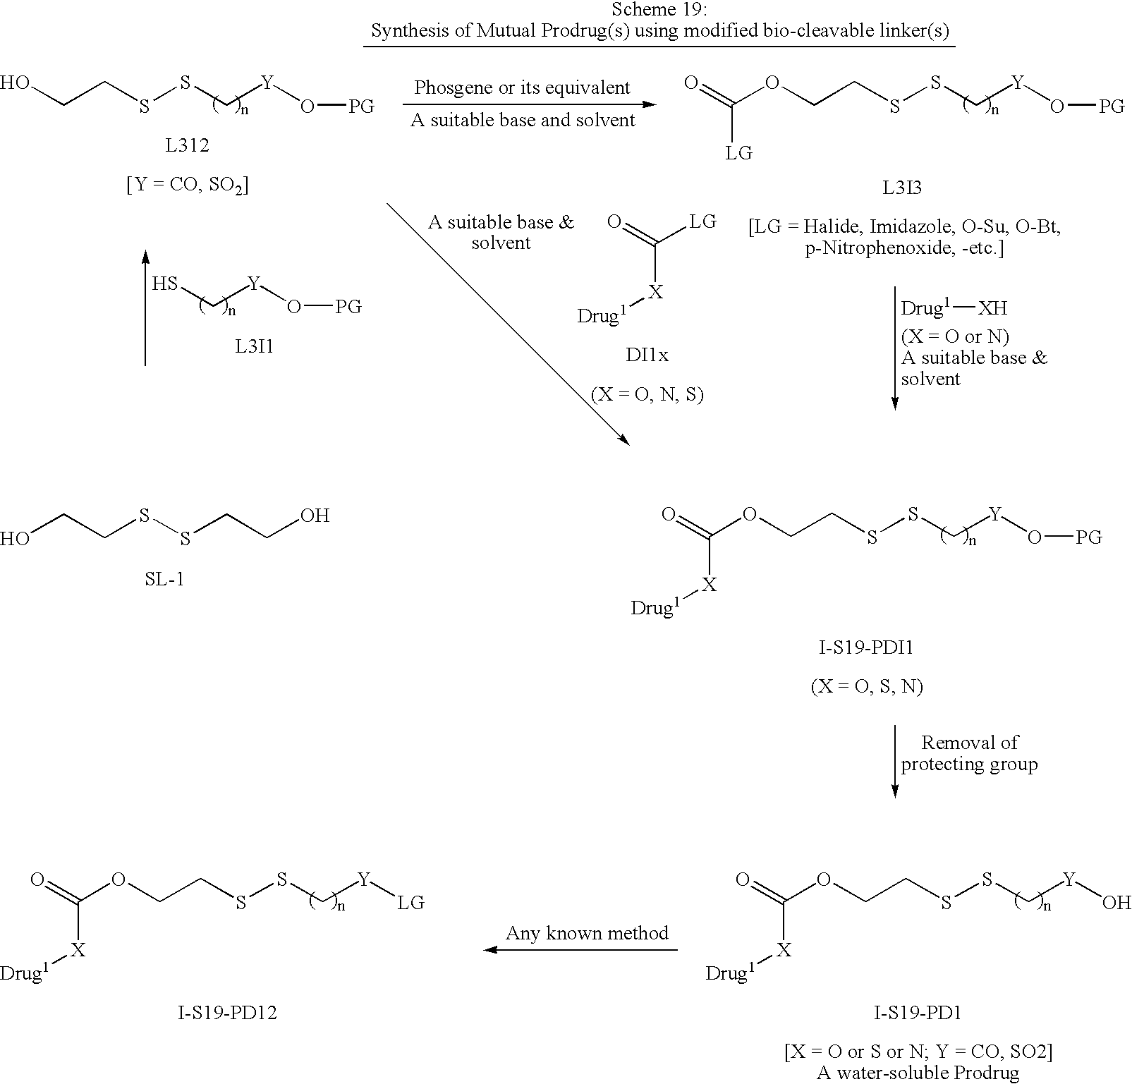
[Drug1][X]C(OCCSSC[Y]O[PG])=O.[I-S19-PDI1].OCCSSCCO.[Drug1][X]C(OCCSSC[Y]O)=O.[I-S19-PD1].[Drug1][X]C(OCCSSC[Y][LG])=O.[I-S19-PD12].OCCSSC[Y]O[PG].O(CCSSC[Y]O[PG])C(=O)[LG].SC[Y]O[PG].[Drug1][X]C([LG])=O.[Drug1][XH]
